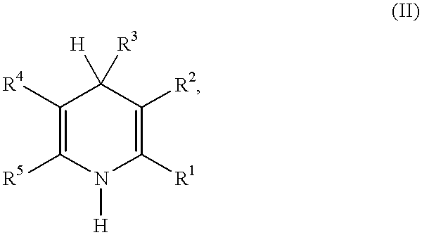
C1([R1])=C([R2])C([R3])([H])C([R4])=C([R5])N1[H]
